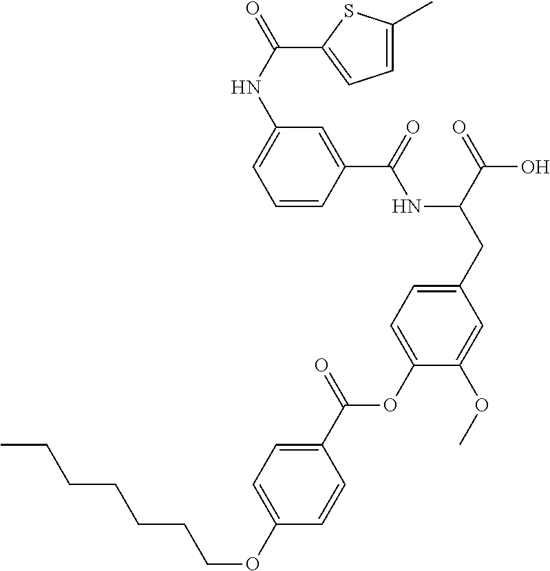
C1=CC(C(=O)NC(CC2=CC=C(OC(C3=CC=C(OCCCCCCC)C=C3)=O)C(OC)=C2)C(=O)O)=CC(NC(=O)C2=CC=C(C)S2)=C1
